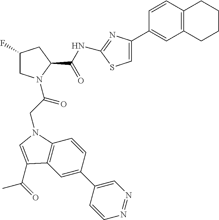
O=C(CN1C2=C(C=C(C3=CN=NC=C3)C=C2)C(C(=O)C)=C1)N1CC(F)CC1C(NC1=NC(C2=CC3=C(C=C2)CCCC3)=CS1)=O
